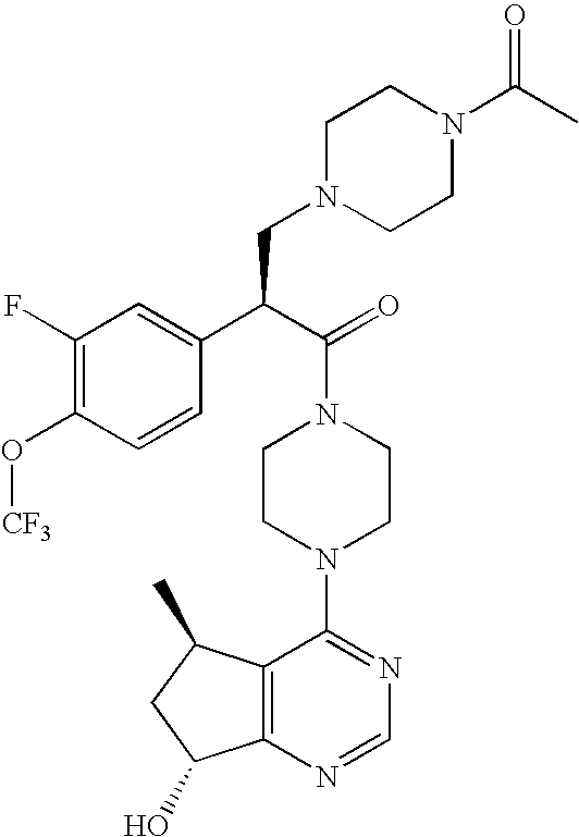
C(N1CCN(C2=NC=NC3=C2C(C)CC3O)CC1)(C(C1=CC(F)=C(O[CF3])C=C1)CN1CCN(C(C)=O)CC1)=O
